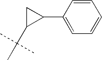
C1=C(C2CC2C(C)(C)C)C=CC=C1
